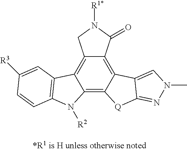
C12=C3C(=C4C(=C1C1=C(N2[R2])C=CC([R3])=C1)CN([R1*])C4=O)C1=CN(C)N=C1[Q]3
